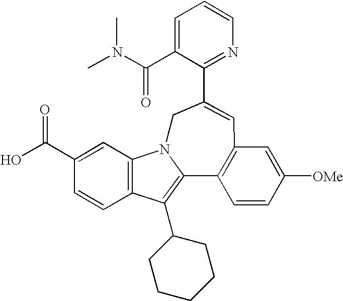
C1=C(C(N(C)C)=O)C(C2=CC3=C(C4=C(C5CCCCC5)C5=C(C=C(C(O)=O)C=C5)N4C2)C=CC([OMe])=C3)=NC=C1
